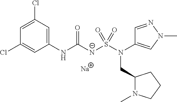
C1=C(Cl)C=C(NC([N-]S(N(C2=CN(C)N=C2)CC2N(C)CCC2)(=O)=O)=O)C=C1Cl.[Na]
